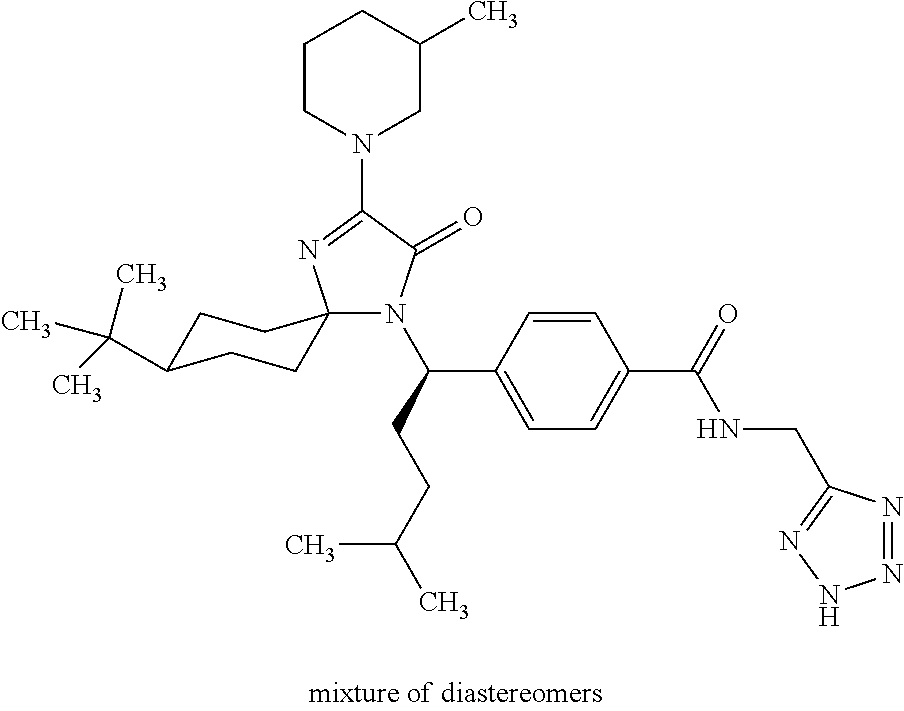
C1C(C(C)(C)C)CCC2(C1)N(C(C1=CC=C(C(NCC3=NNN=N3)=O)C=C1)CCC(C)C)C(=O)C(N1CC(C)CCC1)=N2
